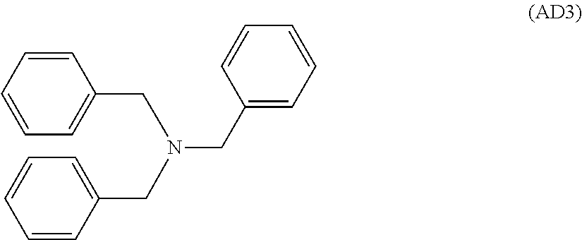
N(CC1=CC=CC=C1)(CC1=CC=CC=C1)CC1=CC=CC=C1
